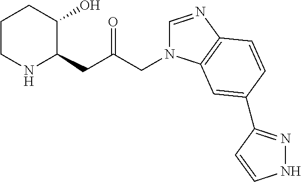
C1CNC(CC(=O)CN2C=NC3=C2C=C(C2=NNC=C2)C=C3)C(O)C1
